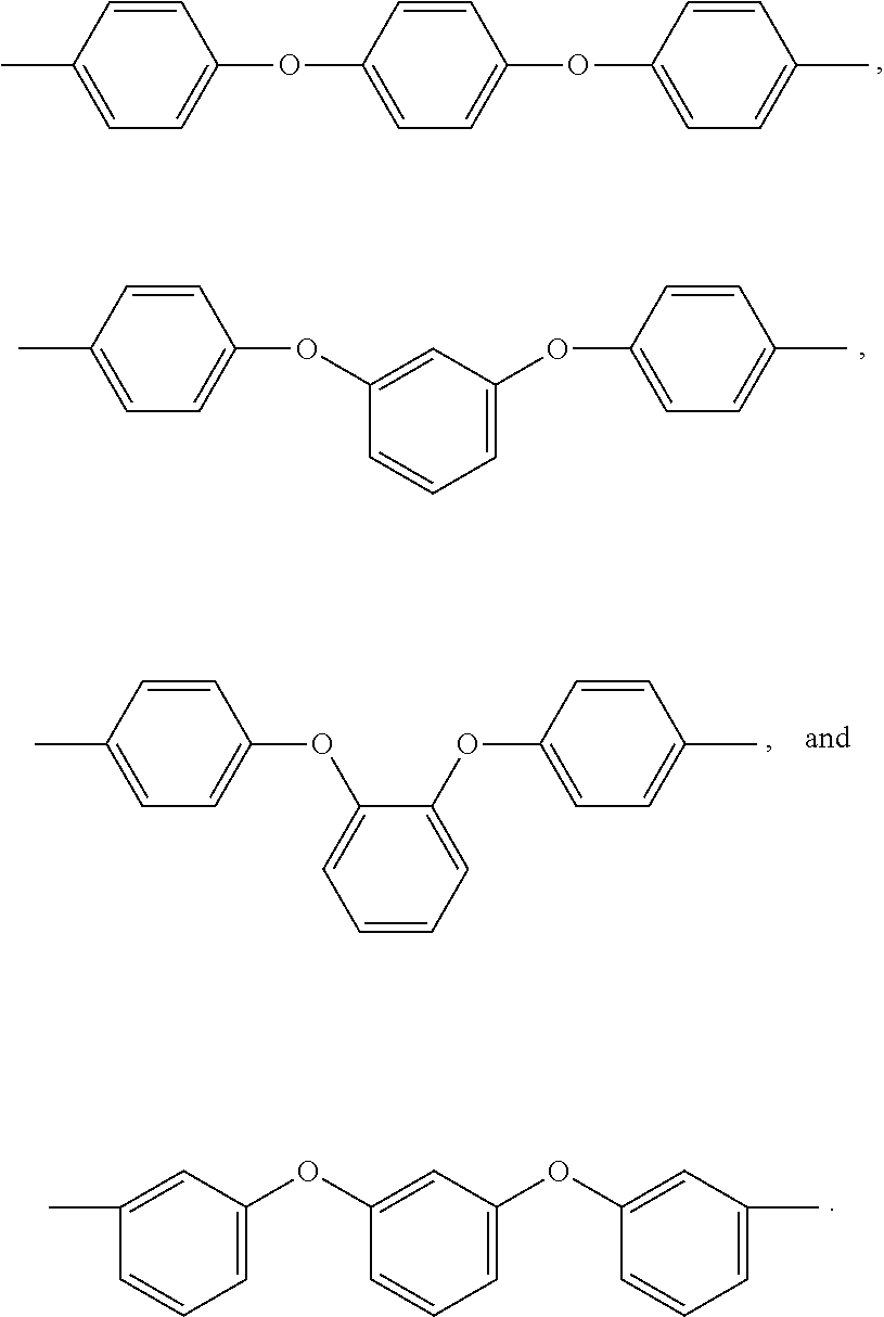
C1=CC(C)=CC=C1OC1=CC=C(OC2=CC=C(C)C=C2)C=C1.C1=CC(C)=CC=C1OC1=CC(OC2=CC=C(C)C=C2)=CC=C1.C1=CC(C)=CC=C1OC1=CC=CC=C1OC1=CC=C(C)C=C1.C1=C(C)C=CC=C1OC1=CC(OC2=CC(C)=CC=C2)=CC=C1
